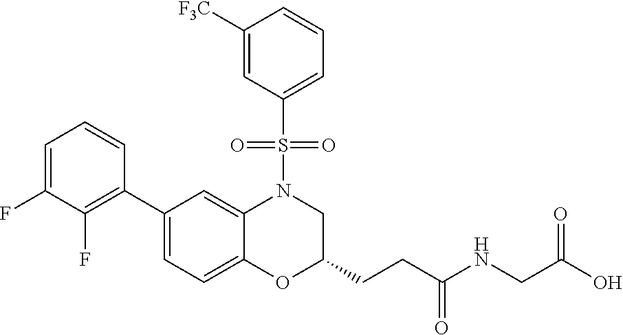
C1=C(F)C(F)=C(C2=CC=C3C(=C2)N(S(C2=CC=CC([F3C])=C2)(=O)=O)CC(CCC(NCC(O)=O)=O)O3)C=C1
